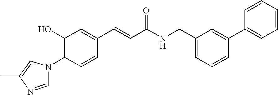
C1(O)=C(N2C=NC(C)=C2)C=CC(C=CC(NCC2=CC=CC(C3=CC=CC=C3)=C2)=O)=C1
